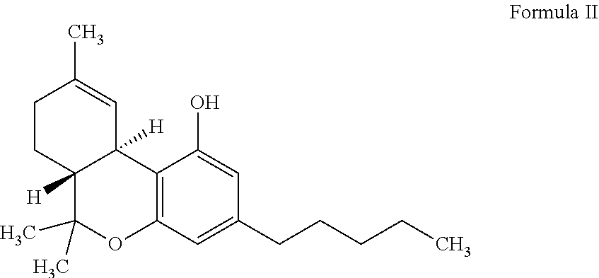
C12=C(C(O)=CC(CCCCC)=C1)C1([H])C=C(C)CCC1([H])C(C)(C)O2
